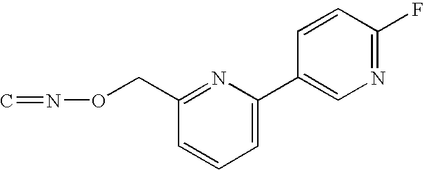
C1=CC=C(C2=CN=C(F)C=C2)N=C1CON=C
